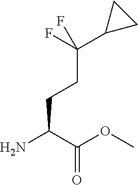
C(C(C(OC)=O)N)CC(C1CC1)(F)F
